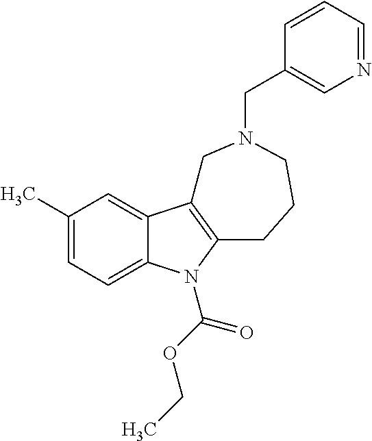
C1(C)=CC=C2C(=C1)C1=C(N2C(OCC)=O)CCCN(CC2=CN=CC=C2)C1
